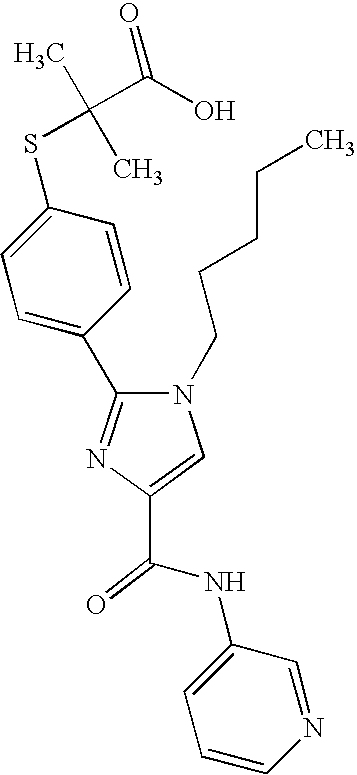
C1(NC(C2=CN(CCCCC)C(C3=CC=C(SC(C)(C)C(O)=O)C=C3)=N2)=O)=CC=CN=C1
